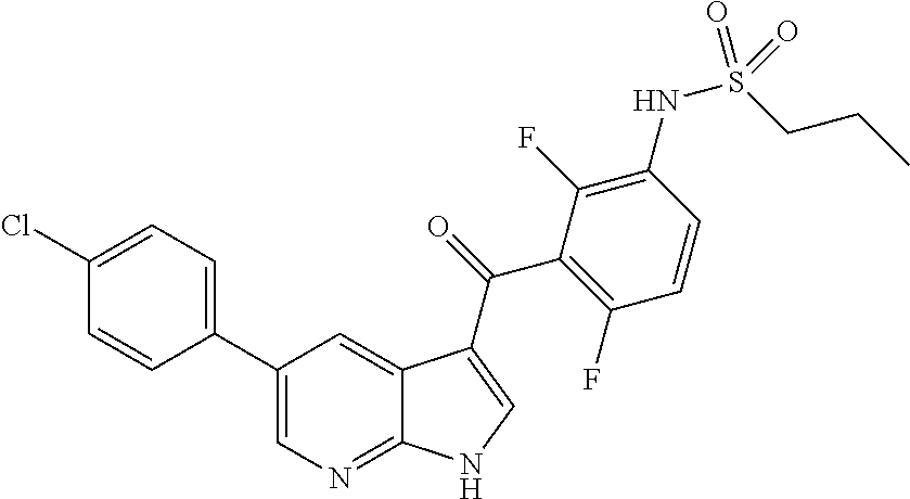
C1(C2=CC=C(Cl)C=C2)=CN=C2C(=C1)C(C(C1=C(F)C=CC(NS(CCC)(=O)=O)=C1F)=O)=CN2
